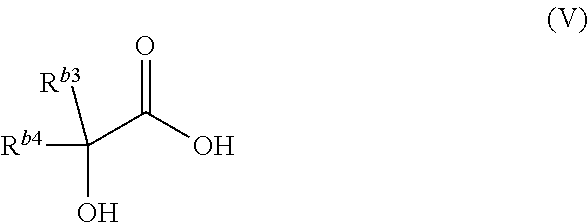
O=C(O)C([Rb4])(O)[Rb3]
